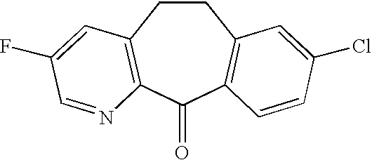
C1CC2=C(C(=O)C3=C1C=C(Cl)C=C3)N=CC(F)=C2
